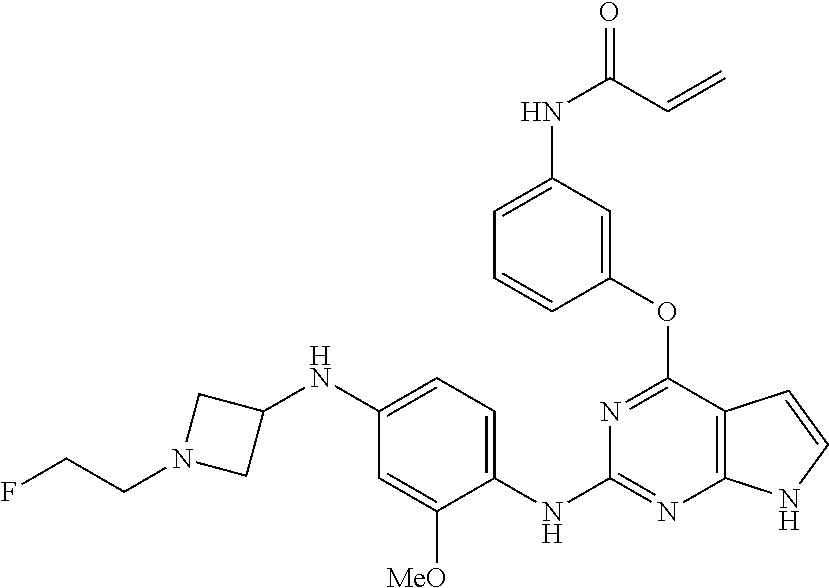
C1=C(NC(C=C)=O)C=C(OC2=NC(NC3=CC=C(NC4CN(CCF)C4)C=C3[MeO])=NC3=C2C=CN3)C=C1
